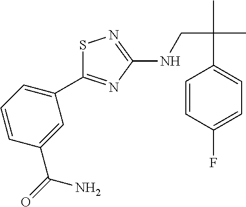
S1C(C2=CC=CC(C(=O)N)=C2)=NC(NCC(C)(C)C2=CC=C(F)C=C2)=N1
